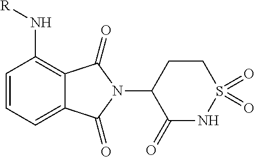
C12=CC=CC(N[R])=C1C(=O)N(C1C(=O)NS(=O)(=O)CC1)C2=O
